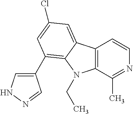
C12=C(C(C)=NC=C1)N(CC)C1=C(C3=CNN=C3)C=C(Cl)C=C21
